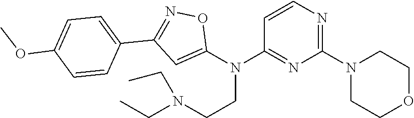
C1=CN=C(N2CCOCC2)N=C1N(C1=CC(C2=CC=C(OC)C=C2)=NO1)CCN(CC)CC
